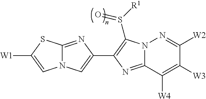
N12C(=NC(C3=C(S([R1])=O)N4C(=N3)C([W4])=C([W3])C([W2])=N4)=C1)SC([W1])=C2
